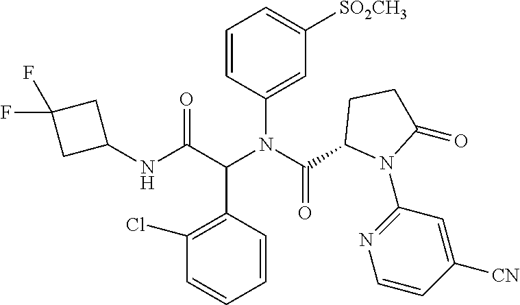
C1=CC(C(C(NC2CC(F)(F)C2)=O)N(C(=O)C2N(C3=NC=CC([CN])=C3)C(=O)CC2)C2=CC([SO2CH3])=CC=C2)=C(Cl)C=C1
